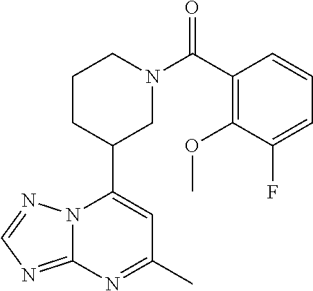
N12C(=NC=N1)N=C(C)C=C2C1CN(C(=O)C2=C(OC)C(F)=CC=C2)CCC1
